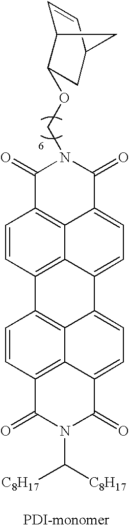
C1(=O)C2=C3C(=CC=C4C3=C(C=C2)C2=C3C4=CC=C4C3=C(C=C2)C(=O)N(C([C8H17])[C8H17])C4=O)C(=O)N1COC1C2C=CC(C1)C2
